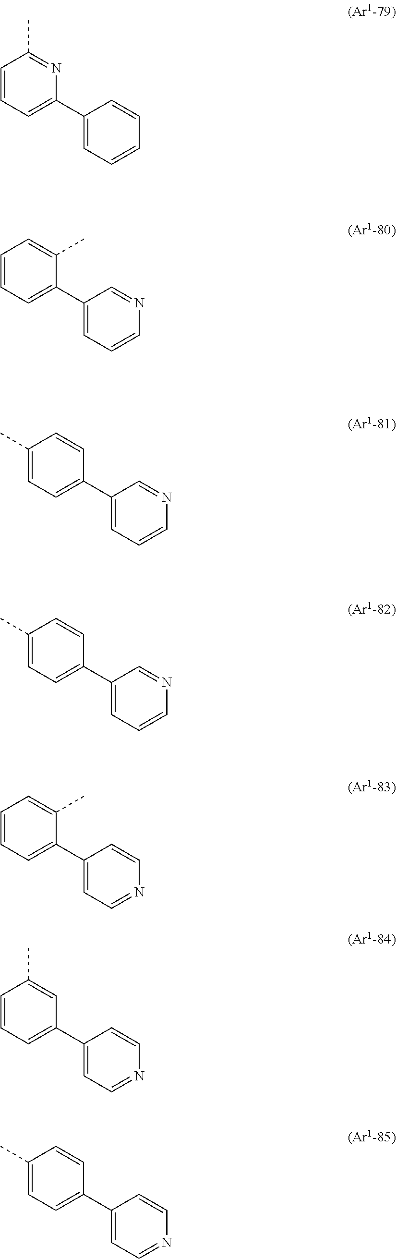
C1=CC=C(C2=CC=CC=C2)N=C1C.C1=CC=C(C2=CC=CN=C2)C(C)=C1.C1(C)=CC=C(C2=CC=CN=C2)C=C1.C1(C)=CC=C(C2=CC=CN=C2)C=C1.C1=CC=C(C2=CC=NC=C2)C(C)=C1.C1=CC=C(C2=CC=NC=C2)C=C1C.C1(C)=CC=C(C2=CC=NC=C2)C=C1
